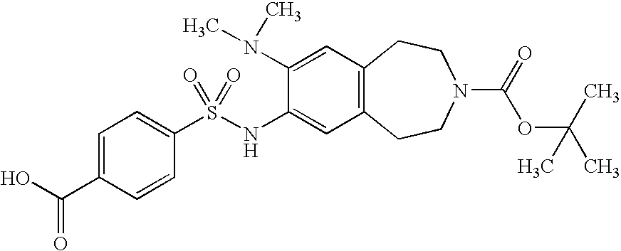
C1(N(C)C)=CC2=C(C=C1NS(C1=CC=C(C(O)=O)C=C1)(=O)=O)CCN(C(=O)OC(C)(C)C)CC2
